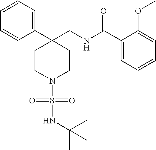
C1(CNC(C2=CC=CC=C2OC)=O)(C2=CC=CC=C2)CCN(S(=O)(=O)NC(C)(C)C)CC1
